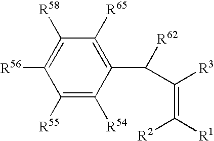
C1([R65])=C(C(C(=C([R1])[R2])[R3])[R62])C([R54])=C([R55])C([R56])=C1[R58]
